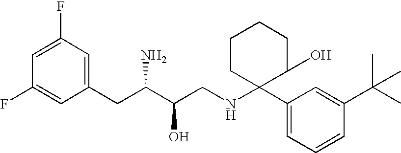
C1=C(F)C=C(CC(C(CNC2(C3=CC=CC(C(C)(C)C)=C3)C(O)CCCC2)O)N)C=C1F
